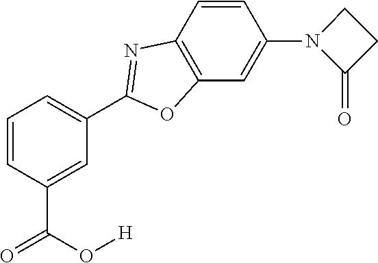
C1=C(C(O[H])=O)C=CC=C1C1=NC2=C(C=C(N3C(=O)CC3)C=C2)O1
